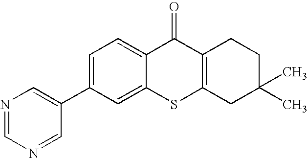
C1=C(C2=CN=CN=C2)C=C2C(=C1)C(=O)C1=C(S2)CC(C)(C)CC1
